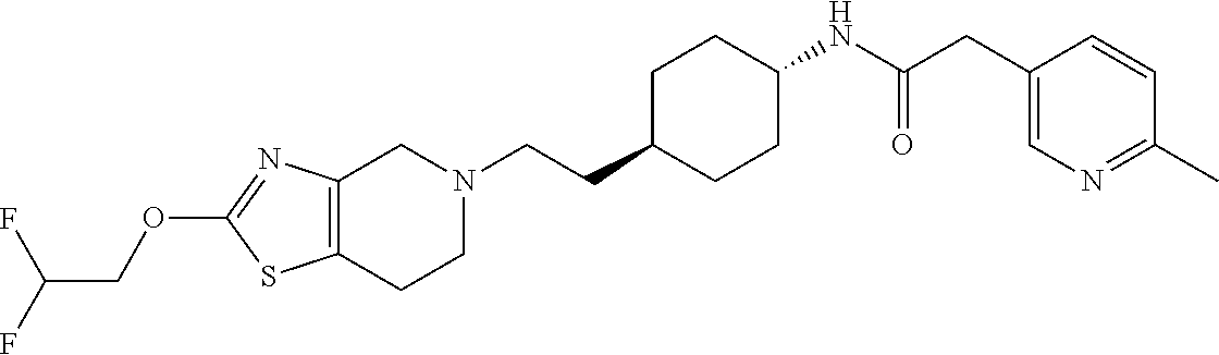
C1(OCC(F)F)=NC2=C(S1)CCN(CCC1CCC(NC(CC3=CN=C(C)C=C3)=O)CC1)C2
